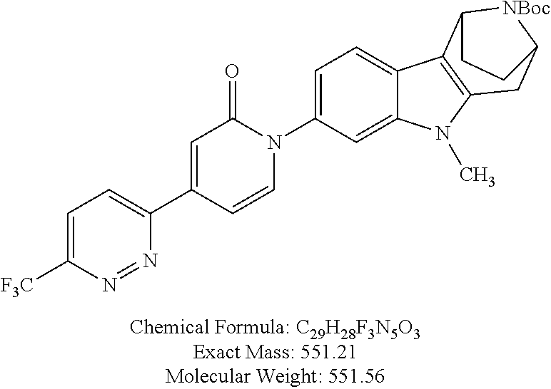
C1=C([F3C])N=NC(C2=CC(=O)N(C3=CC=C4C(=C3)N(C)C3=C4C4[NBoc]C(C3)CC4)C=C2)=C1
